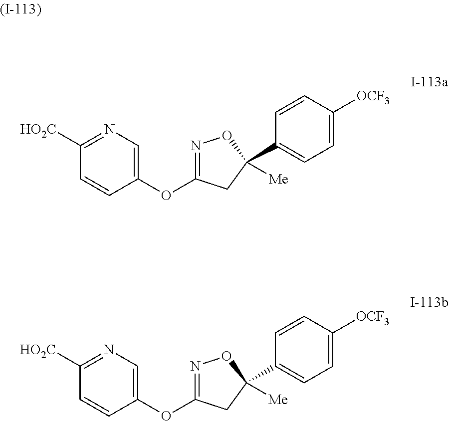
N1=C(OC2=CN=C([HO2C])C=C2)CC(C2=CC=C([OCF3])C=C2)([Me])O1.N1=C(OC2=CN=C([HO2C])C=C2)CC(C2=CC=C([OCF3])C=C2)([Me])O1
